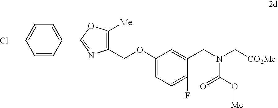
C1(OCC2=C([Me])OC(C3=CC=C(Cl)C=C3)=N2)=CC=C(F)C(CN(C[CO2Me])C(O[Me])=O)=C1
